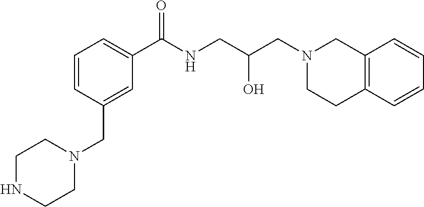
C12=C(C=CC=C1)CCN(CC(CNC(C1=CC=CC(CN3CCNCC3)=C1)=O)O)C2
